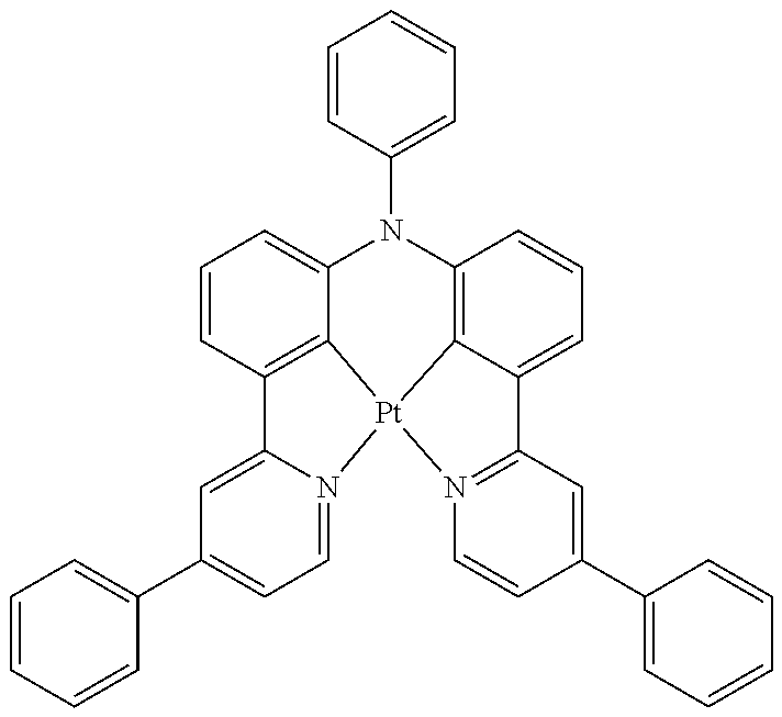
C1=CC(N2C3=CC=CC4=C3[Pt]3(C5=C2C=CC=C5C2=N3C=CC(C3=CC=CC=C3)=C2)N2=CC=C(C3=CC=CC=C3)C=C42)=CC=C1
